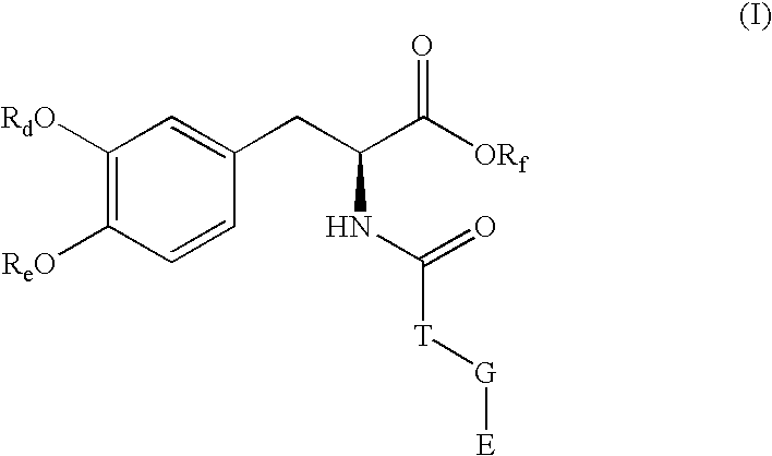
C1([RdO])=C([ReO])C=CC(CC(C([ORf])=O)NC(=O)[T][G][E])=C1
